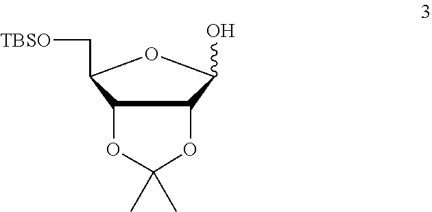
C12C(C(O)OC1C[TBSO])OC(C)(C)O2
